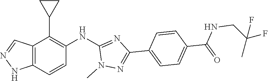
C1(NC2=NC(C3=CC=C(C(NCC(F)(C)F)=O)C=C3)=NN2C)=C(C2CC2)C2=C(C=C1)NN=C2
